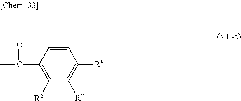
C1([R7])=C([R8])C=CC(C(C)=O)=C1[R6]
